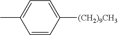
C1=CC([(CH2)9CH3])=CC=C1C
